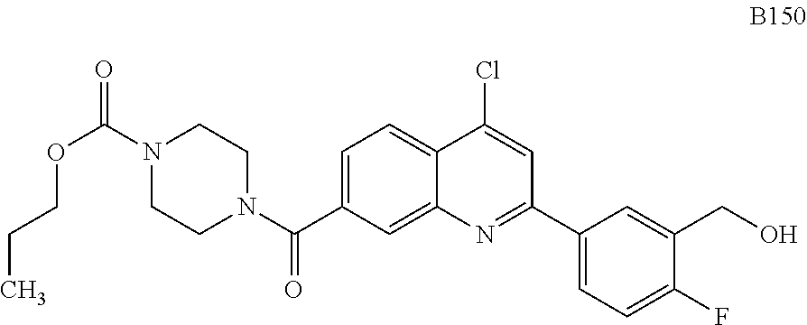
C1=C(C(N2CCN(C(=O)OCCC)CC2)=O)C=C2C(=C1)C(Cl)=CC(C1=CC=C(F)C(CO)=C1)=N2
